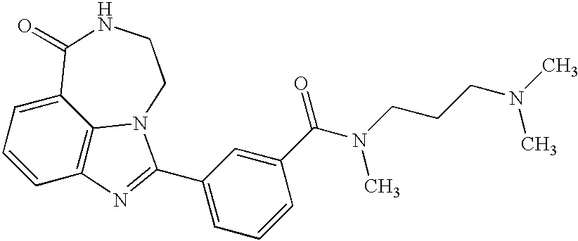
C1=CC2=C3C(=C1)C(=O)NCCN3C(C1=CC=CC(C(N(CCCN(C)C)C)=O)=C1)=N2
